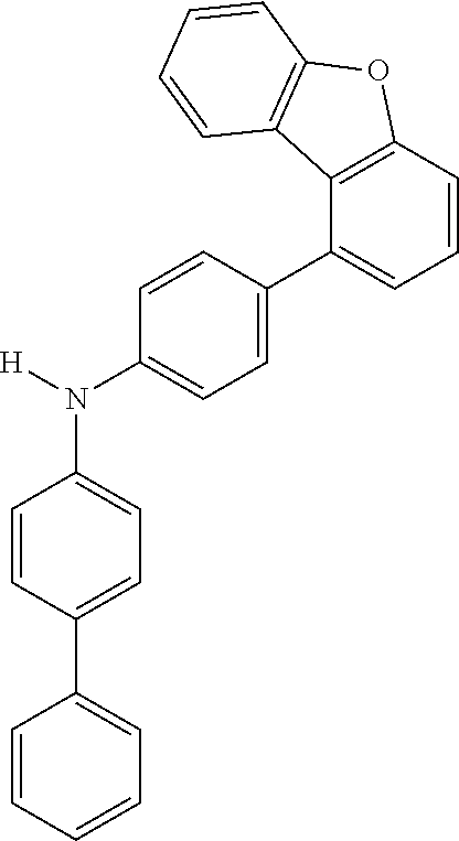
C1=CC=CC=C1C1=CC=C(N([H])C2=CC=C(C3=CC=CC4=C3C3=C(O4)C=CC=C3)C=C2)C=C1
